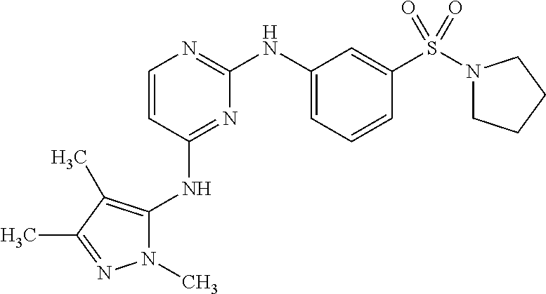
C1=CC(NC2=C(C)C(C)=NN2C)=NC(NC2=CC=CC(S(N3CCCC3)(=O)=O)=C2)=N1
